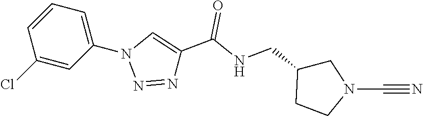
C1(N2N=NC(C(NCC3CCN(C#N)C3)=O)=C2)=CC=CC(Cl)=C1
